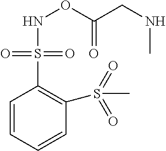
C1=CC=CC(S(C)(=O)=O)=C1S(=O)(=O)NOC(CNC)=O
